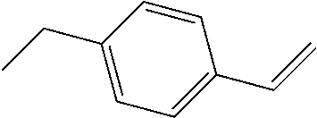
C1=C(CC)C=CC(C=C)=C1
